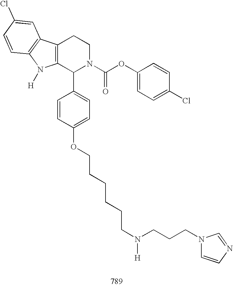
C12=C(C(C3=CC=C(OCCCCCCN([H])CCCN4C=CN=C4)C=C3)N(C(OC3=CC=C(Cl)C=C3)=O)CC1)N([H])C1=C2C=C(Cl)C=C1
